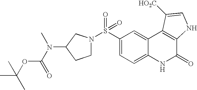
C1(S(=O)(=O)N2CCC(N(C)C(OC(C)(C)C)=O)C2)=CC=C2C(=C1)C1=C(C(=O)N2)NC=C1[HO2C]
